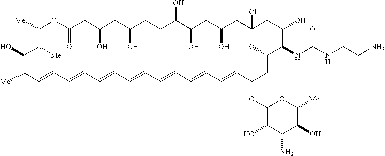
C1([Me])OC(=O)CC(O)CC(O)CCC(O)C(O)CC(O)CC2(O)CC(O)C(NC(NCCN)=O)C(CC(OC3C(O)C(N)C(O)C([Me])O3)C=CC=CC=CC=CC=CC=CC=CC([Me])C(O)C1[Me])O2
